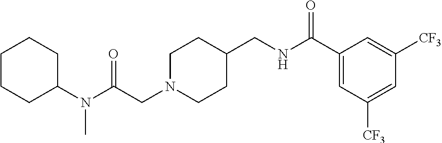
C(CN1CCC(CNC(C2=CC([CF3])=CC([CF3])=C2)=O)CC1)(=O)N(C1CCCCC1)C
